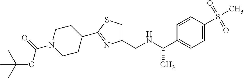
C1CN(C(=O)OC(C)(C)C)CCC1C1=NC(CNC(C2=CC=C(S(=O)(=O)C)C=C2)C)=CS1
